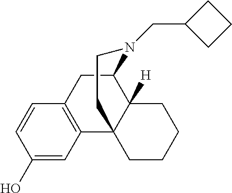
C1(O)=CC2=C(C=C1)CC1C3([H])C2(CCCC3)CCN1CC1CCC1
